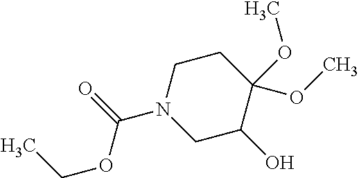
C1C(O)C(OC)(OC)CCN1C(=O)OCC
